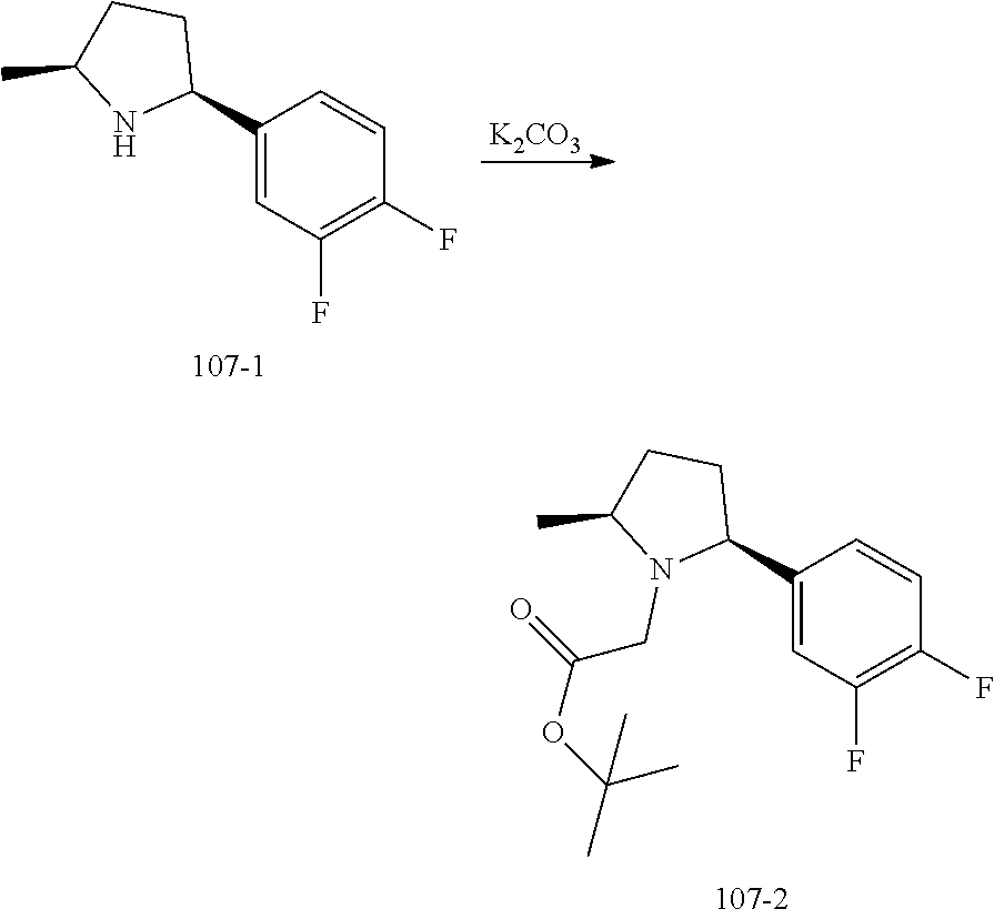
C1(C2CCC(C)N2CC(OC(C)(C)C)=O)=CC(F)=C(F)C=C1.C1(C2CCC(C)N2)=CC(F)=C(F)C=C1.[K2CO3]
